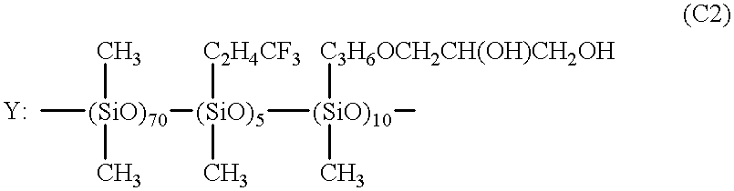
C[(SiO)70](C)(C)[(SiO)5](C)([C2H4CF3])[(SiO)10](C)([C3H6OCH2CH(OH)CH2OH])C
